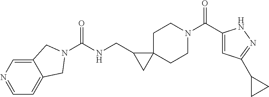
C12=CN=CC=C1CN(C(NCC1CC13CCN(C(C1=CC(C4CC4)=NN1)=O)CC3)=O)C2
